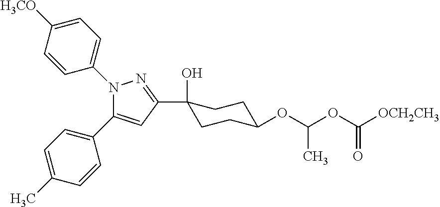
C1([H3CO])=CC=C(N2C(C3=CC=C(C)C=C3)=CC(C3(O)CCC(OC(OC([OCH2CH3])=O)C)CC3)=N2)C=C1
